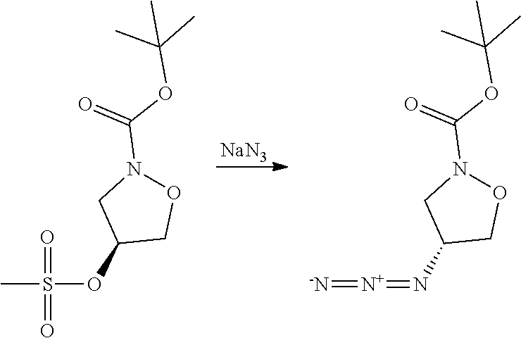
CS(OC1CON(C(OC(C)(C)C)=O)C1)(=O)=O.[NaN3].[-N]=[N+]=NC1CON(C(OC(C)(C)C)=O)C1
